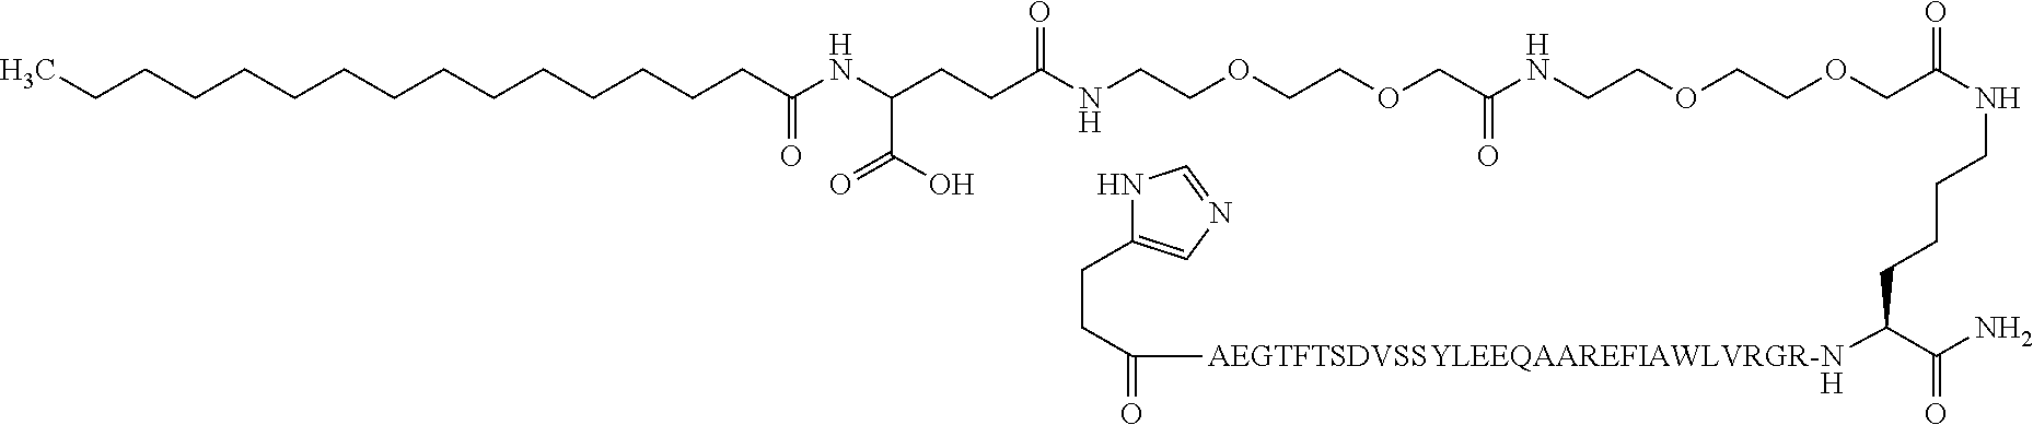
N1C(CCC(=O)[AEGTFTSDVSSYLEEQAAREFIAWLVRGR-N]C(C(=O)N)CCCCNC(COCCOCCNC(COCCOCCNC(CCC(NC(CCCCCCCCCCCCCCC)=O)C(O)=O)=O)=O)=O)=CN=C1.[H]
